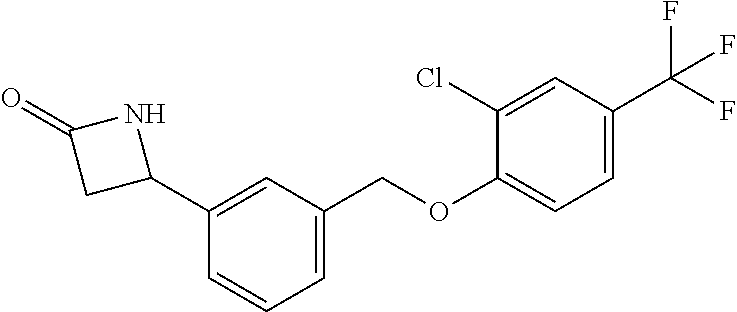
C1(C2NC(=O)C2)=CC(COC2=CC=C(C(F)(F)F)C=C2Cl)=CC=C1
